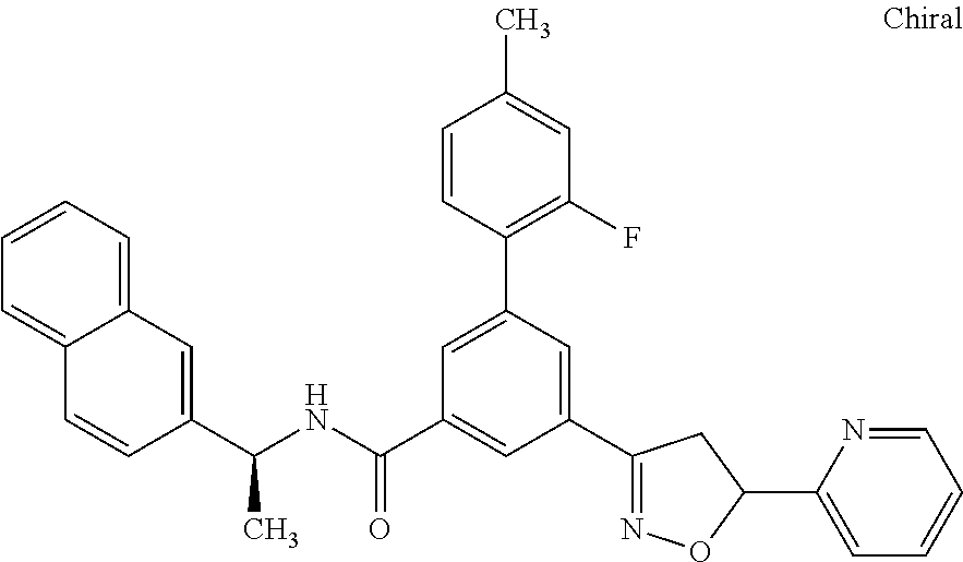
C(NC(C1=CC(C2=NOC(C3=CC=CC=N3)C2)=CC(C2=C(F)C=C(C)C=C2)=C1)=O)(C1=CC2=CC=CC=C2C=C1)C
